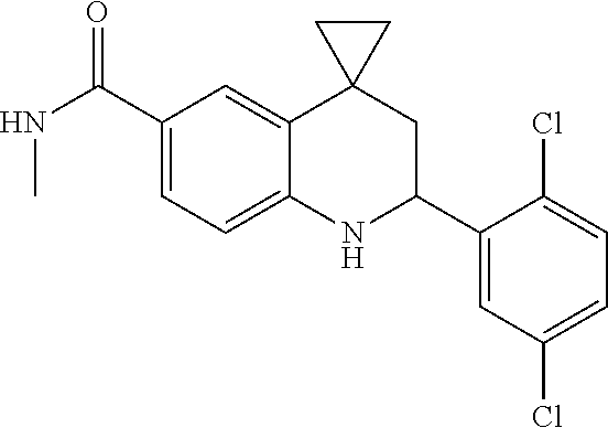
C1(C(NC)=O)=CC=C2C(=C1)C1(CC(C3=CC(Cl)=CC=C3Cl)N2)CC1
